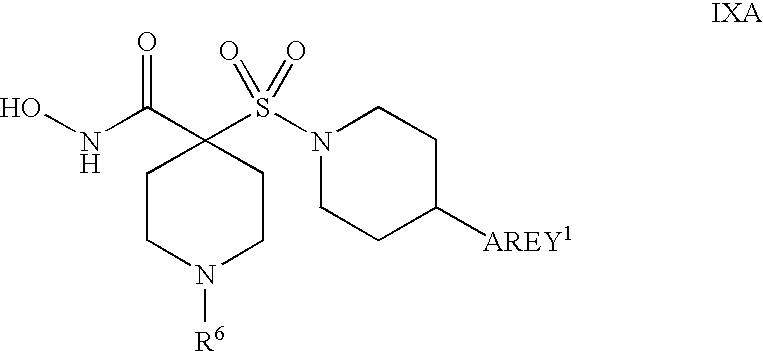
ONC(C1(S(N2CCC([AREY1])CC2)(=O)=O)CCN([R6])CC1)=O
